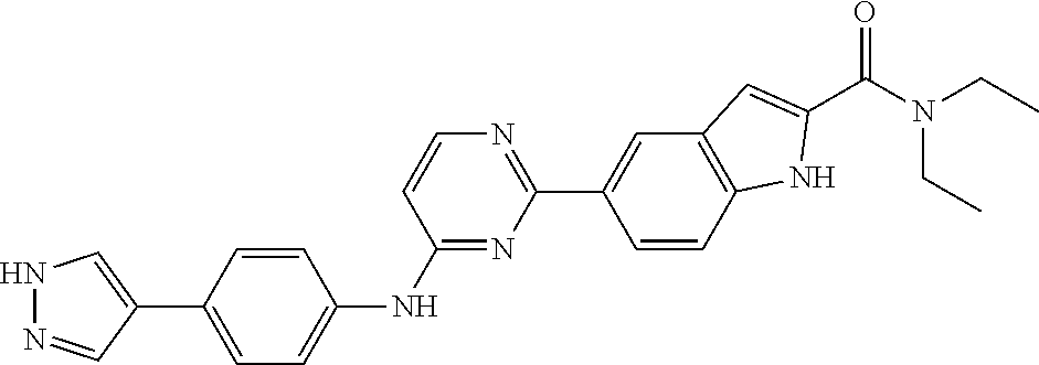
N1=C(NC2=CC=C(C3=CNN=C3)C=C2)C=CN=C1C1=CC2=C(C=C1)NC(C(N(CC)CC)=O)=C2
